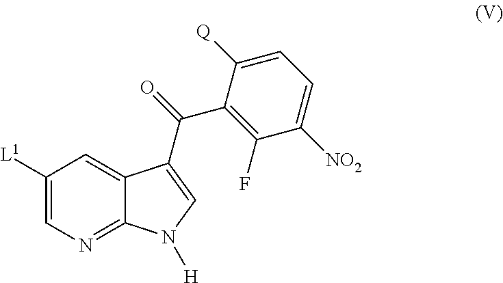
C1([L1])=CN=C2C(=C1)C(C(C1=C(F)C([NO2])=CC=C1[Q])=O)=CN2[H]
